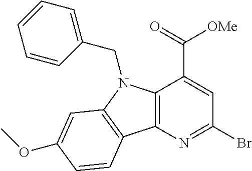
C12=C(N=C(Br)C=C1C(=O)[OMe])C1=C(N2CC2=CC=CC=C2)C=C(OC)C=C1
